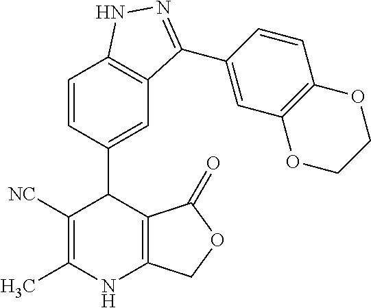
C1=C(C2C([NC])=C(C)NC3=C2C(=O)OC3)C=CC2=C1C(C1=CC3=C(C=C1)OCCO3)=NN2
